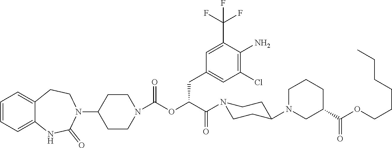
C1=CC=C2C(=C1)CCN(C1CCN(C(OC(C(N3CCC(N4CCCC(C(OCCCCCC)=O)C4)CC3)=O)CC3=CC(Cl)=C(N)C(C(F)(F)F)=C3)=O)CC1)C(=O)N2
